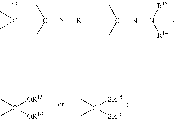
C(=O)(C)C.C(C)(C)=N[R13].C(C)(C)=NN([R13])[R14].C(C)(C)([OR15])[OR16].C(C)(C)([SR15])[SR16]
